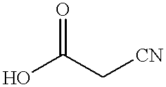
O=C(O)C[CN]
